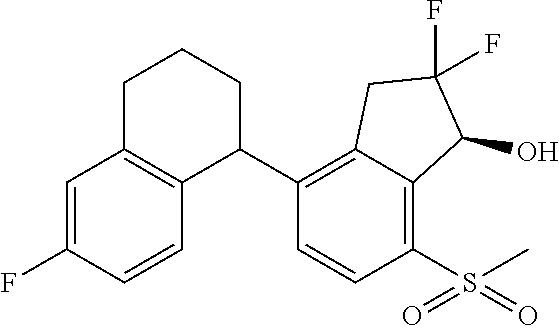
C1=C(F)C=CC2=C1CCCC2C1=C2C(=C(S(=O)(C)=O)C=C1)C(O)C(F)(F)C2
